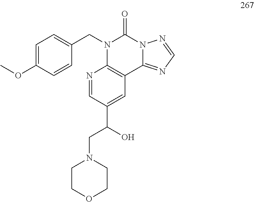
C1=C(OC)C=CC(CN2C(=O)N3C(=NC=N3)C3=C2N=CC(C(CN2CCOCC2)O)=C3)=C1
